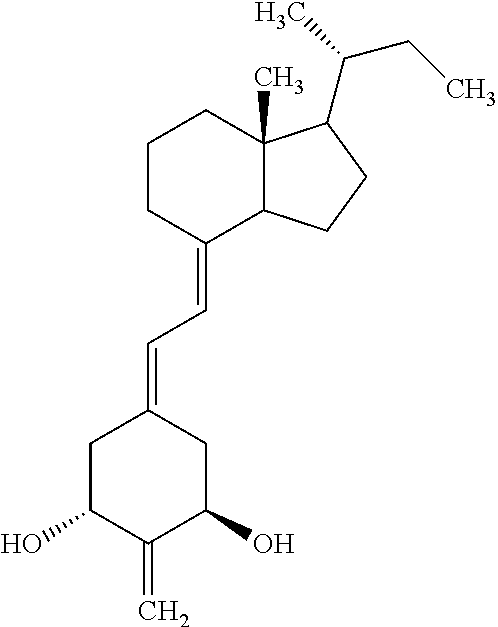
C1CC(=CC=C2CC(O)C(=C)C(O)C2)C2C(C)(C1)C(C(C)CC)CC2
